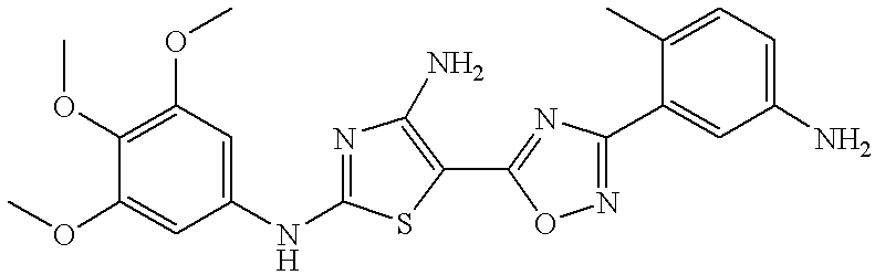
C1=C(NC2=NC(N)=C(C3=NC(C4=CC(N)=CC=C4C)=NO3)S2)C=C(OC)C(OC)=C1OC
